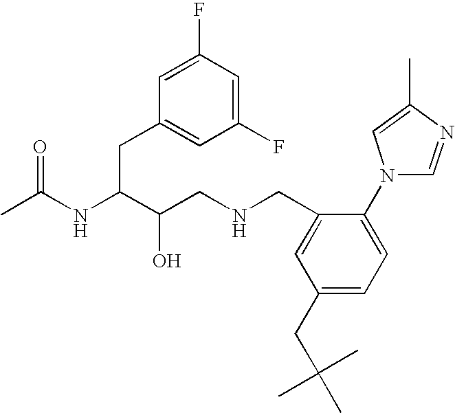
CC(NC(C(CNCC1=CC(CC(C)(C)C)=CC=C1N1C=NC(C)=C1)O)CC1=CC(F)=CC(F)=C1)=O
